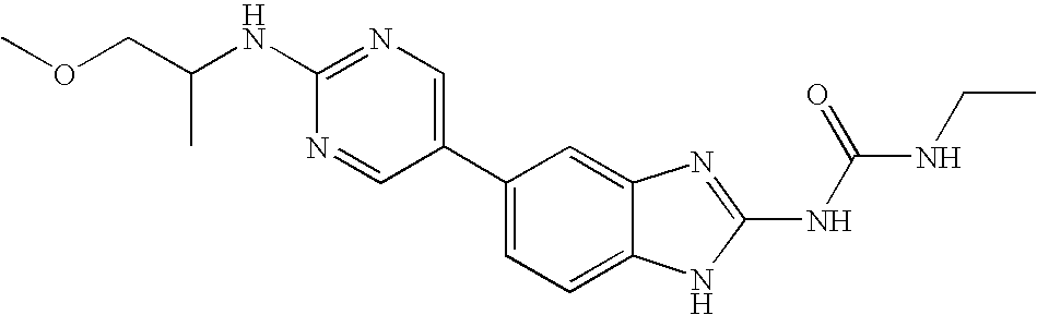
N1=C(NC(COC)C)N=CC(C2=CC=C3C(=C2)N=C(NC(NCC)=O)N3)=C1
